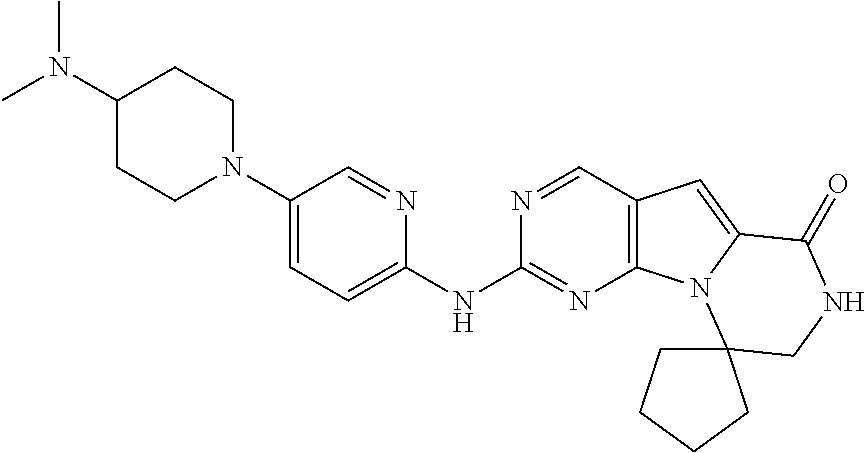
C1(N2CCC(N(C)C)CC2)=CC=C(NC2=NC3=C(C=N2)C=C2N3C3(CNC2=O)CCCC3)N=C1
